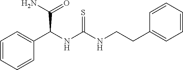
C1(C(NC(NCCC2=CC=CC=C2)=S)C(=O)N)=CC=CC=C1
